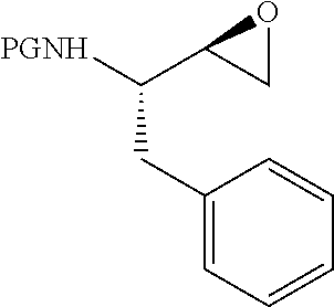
[PGNH]C(C1CO1)CC1=CC=CC=C1
